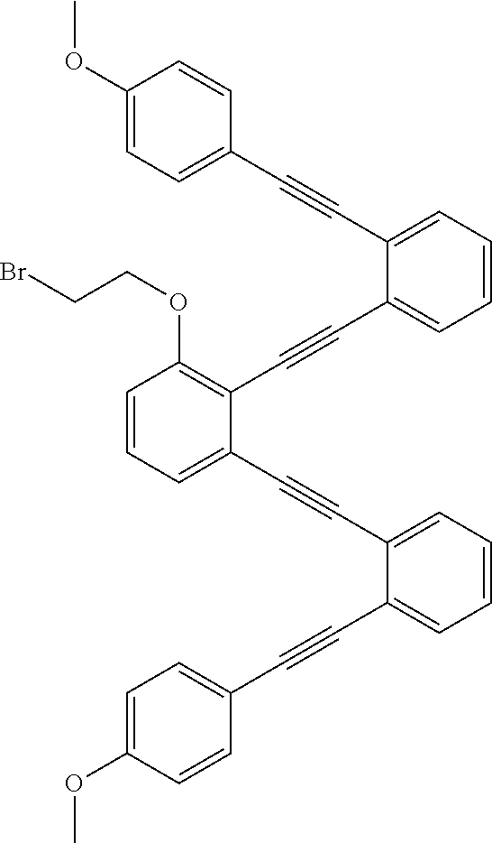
C1=CC=C(C#CC2=CC=CC=C2C#CC2=CC=C(OC)C=C2)C(C#CC2=CC=CC=C2C#CC2=CC=C(OC)C=C2)=C1OCCBr
